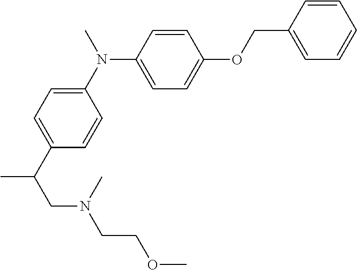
N(CC(C1=CC=C(N(C2=CC=C(OCC3=CC=CC=C3)C=C2)C)C=C1)C)(CCOC)C
